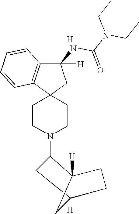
C1C2CCC([H])(C2)C1N1CCC2(CC1)CC(NC(N(CC)CC)=O)([H])C1=C2C=CC=C1.[H].[H]
